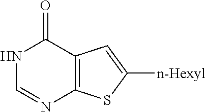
N1C=NC2=C(C1=O)C=C([n-Hexyl])S2
